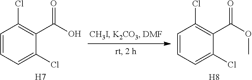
C1=CC=C(Cl)C(C(=O)O)=C1Cl.C1=CC=C(Cl)C(C(=O)OC)=C1Cl.[H7].[H8]
